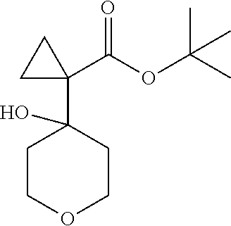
C1COCCC1(C1(C(OC(C)(C)C)=O)CC1)O
